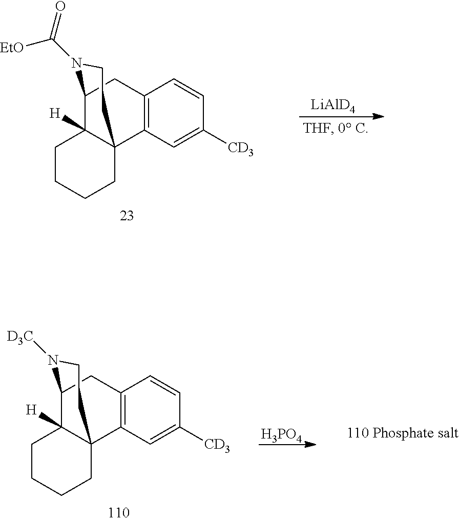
C12C3([H])C(C4=C(C1)C=CC([CD3])=C4)(CCCC3)CCN2C(=O)[EtO].[LiAlD4].C12C3([H])C(C4=C(C1)C=CC([CD3])=C4)(CCCC3)CCN2[D3C].[H3PO4]
